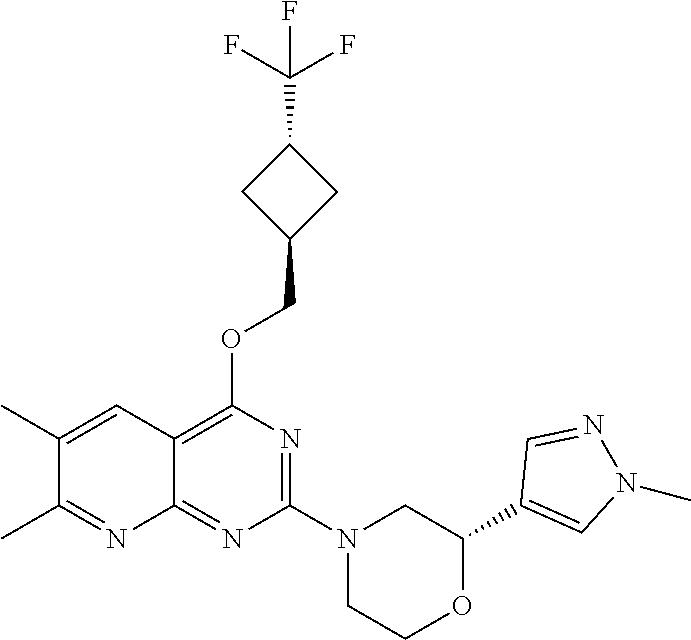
O(C1=C2C(=NC(N3CCOC(C4=CN(C)N=C4)C3)=N1)N=C(C)C(C)=C2)CC1CC(C(F)(F)F)C1
